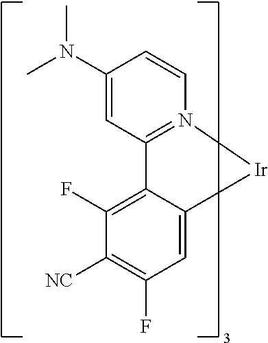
C1(F)=C2C(=CC(F)=C1[NC])[Ir]N1=C2C=C(N(C)C)C=C1
